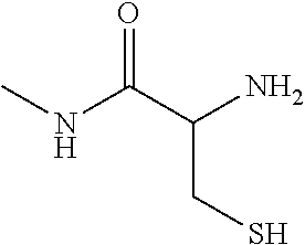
N(C(C(N)CS)=O)C
